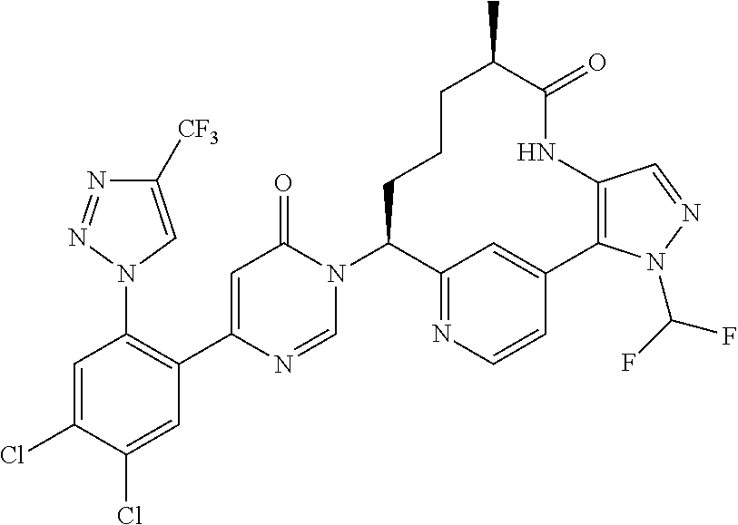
C1([CF3])=CN(C2=C(C3=CC(=O)N(C4C5=NC=CC(=C5)C5=C(NC(=O)C(C)CCC4)C=NN5C(F)F)C=N3)C=C(Cl)C(Cl)=C2)N=N1
